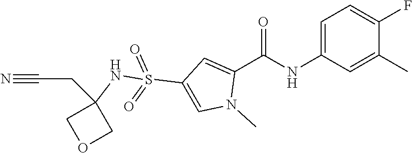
C1=C(NC(C2=CC(S(=O)(=O)NC3(CC#N)COC3)=CN2C)=O)C=C(C)C(F)=C1
